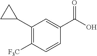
C1(C2CC2)=C([F3C])C=CC(C(O)=O)=C1
